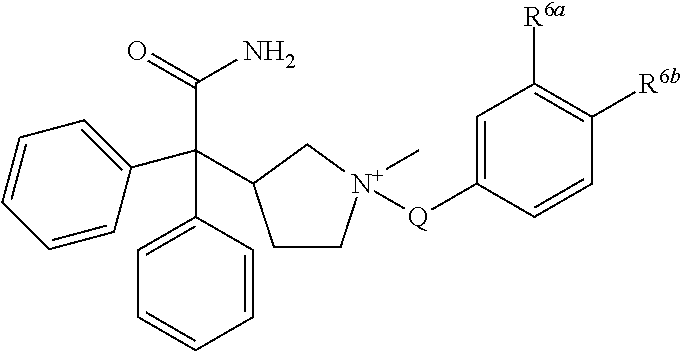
C1=CC(C(C2=CC=CC=C2)(C(=O)N)C2CC[N+](C)([Q]C3=CC([R6a])=C([R6b])C=C3)C2)=CC=C1
